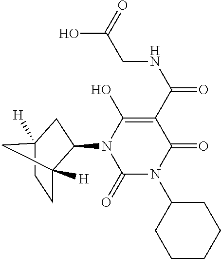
C1CCCC(N2C(=O)C(C(NCC(O)=O)=O)=C(O)N(C3C4([H])CCC([H])(C3)C4)C2=O)C1
